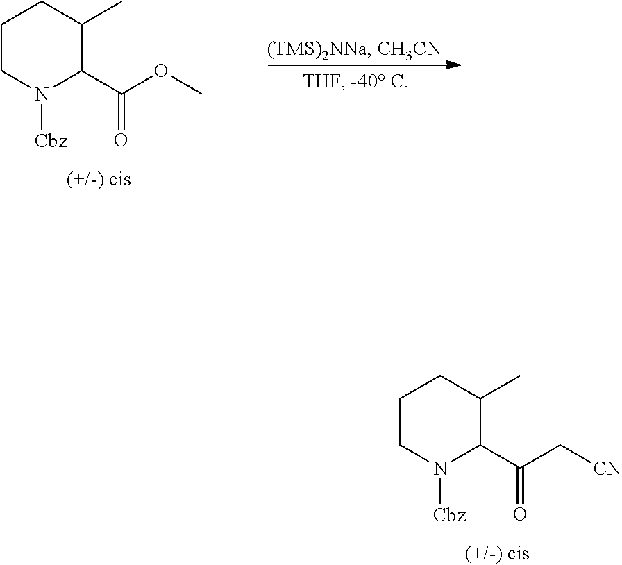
C1CN([Cbz])C(C(OC)=O)C(C)C1.C1CN([Cbz])C(C(C[CN])=O)C(C)C1
